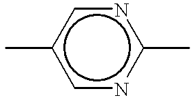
c1(C)cnc(C)nc1
